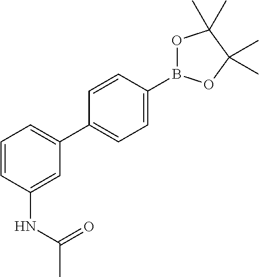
C1=C(B2OC(C)(C)C(C)(C)O2)C=CC(C2=CC=CC(NC(C)=O)=C2)=C1
